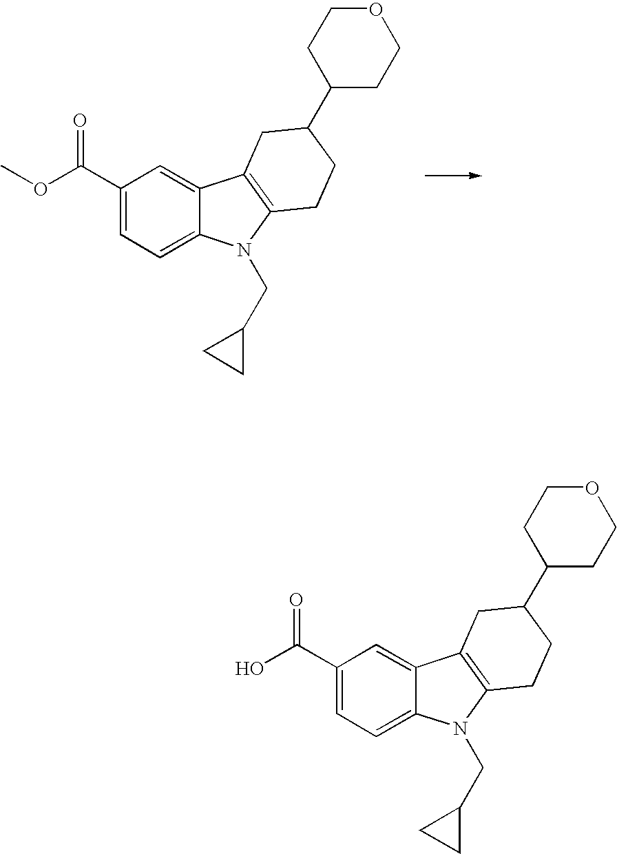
C1(C(=O)OC)=CC=C2C(=C1)C1=C(N2CC2CC2)CCC(C2CCOCC2)C1.C1(C(=O)O)=CC=C2C(=C1)C1=C(N2CC2CC2)CCC(C2CCOCC2)C1
